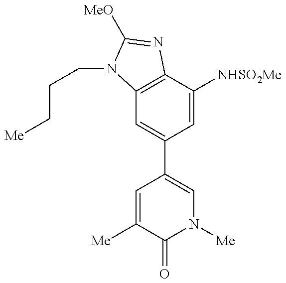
C12=C(C([NHSO2Me])=CC(C3=CN([Me])C(=O)C([Me])=C3)=C1)N=C([MeO])N2CCC[Me]
